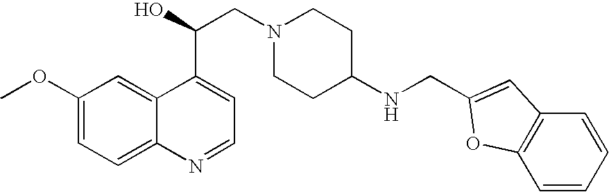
C1(OC)=CC=C2C(=C1)C(C(O)CN1CCC(NCC3=CC4=C(C=CC=C4)O3)CC1)=CC=N2
